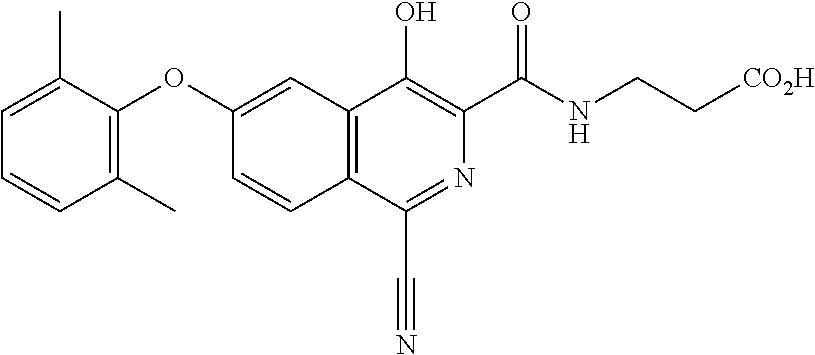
C1=CC(C)=C(OC2=CC3=C(C=C2)C(C#N)=NC(C(NCC[CO2H])=O)=C3O)C(C)=C1
